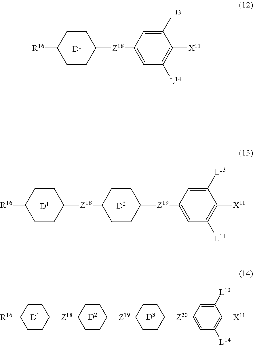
[D1].C1CC([Z18]C2=CC([L14])=C([X11])C([L13])=C2)CCC1[R16].[D1].[D2].[R16]C1CCC([Z18]C2CCC([Z19]C3=CC([L14])=C([X11])C([L13])=C3)CC2)CC1.[D1].[D2].C1CC([Z18]C2CCC([Z19]C3CCC([Z20]C4=CC([L14])=C([X11])C([L13])=C4)CC3)CC2)CCC1[R16].[D3]
